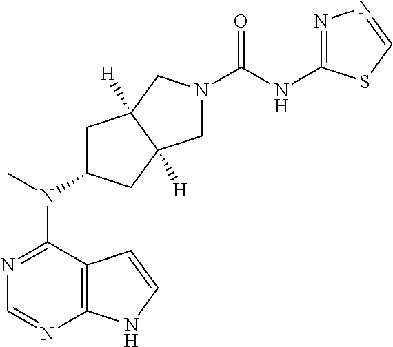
N1=C(N(C2CC3([H])C([H])(C2)CN(C(NC2=NN=CS2)=O)C3)C)C2=C(N=C1)NC=C2
